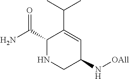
C1(C(N)=O)NCC(N[OAll])C=C1C(C)C
